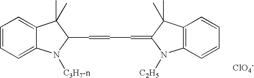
C1=CC=C2C(=C1)C(C)(C)C(C=CC=C1N([C2H5])C3=C(C1(C)C)C=CC=C3)N2[C3H7-n].[ClO4-]
